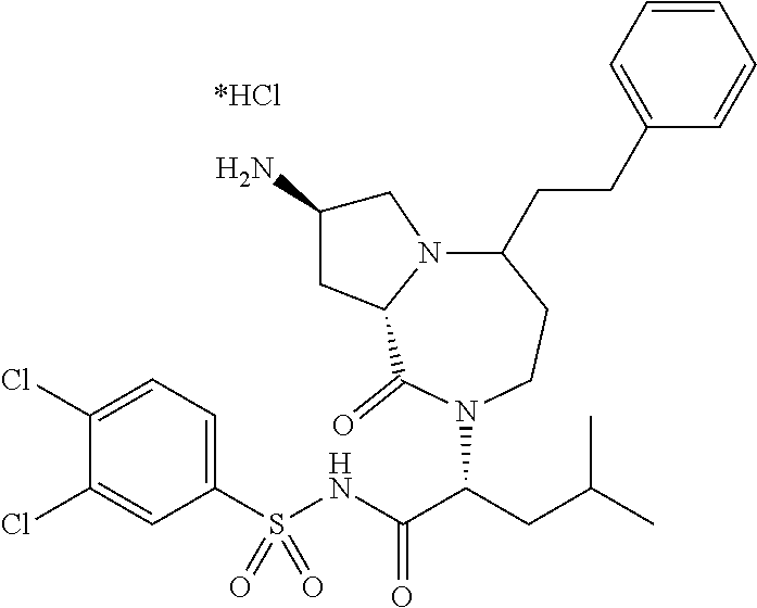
C1(S(NC(C(CC(C)C)N2C(=O)C3N(CC(N)C3)C(CCC3=CC=CC=C3)CC2)=O)(=O)=O)=CC=C(Cl)C(Cl)=C1
